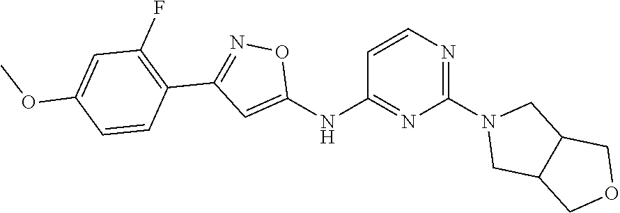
C1=CN=C(N2CC3C(C2)COC3)N=C1NC1=CC(C2=C(F)C=C(OC)C=C2)=NO1
